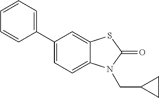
C1(C2=CC=C3C(=C2)SC(=O)N3CC2CC2)=CC=CC=C1
